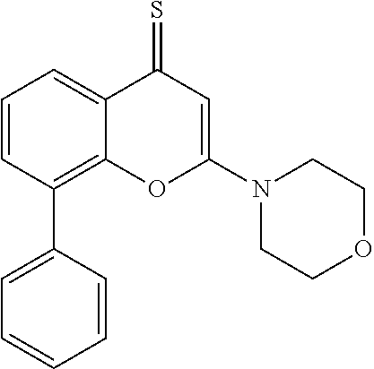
C1=CC(C2=CC=CC=C2)=C2C(=C1)C(=S)C=C(N1CCOCC1)O2
